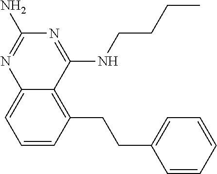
C1=CC=C2C(=C1CCC1=CC=CC=C1)C(NCCCC)=NC(N)=N2
